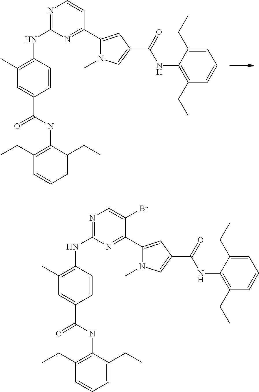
N1=C(NC2=C(C)C=C(C(=O)NC3=C(CC)C=CC=C3CC)C=C2)N=C(C2=CC(C(=O)NC3=C(CC)C=CC=C3CC)=CN2C)C=C1.N1=C(NC2=C(C)C=C(C(=O)NC3=C(CC)C=CC=C3CC)C=C2)N=C(C2=CC(C(=O)NC3=C(CC)C=CC=C3CC)=CN2C)C(Br)=C1
